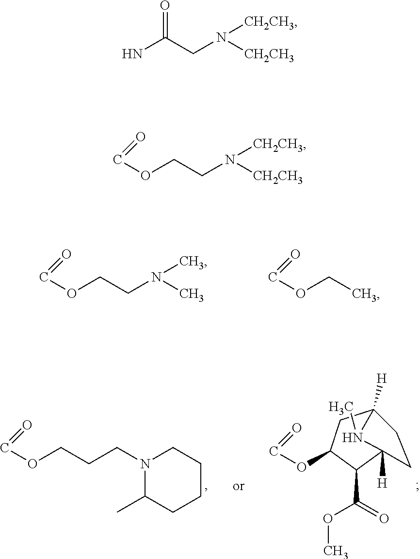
O(CCN(C)C)C=O.O(CC)C=O.O(CCCN1C(C)CCCC1)C=O.O(C=O)C1CC2([H])N(C)C([H])(C1C(OC)=O)CC2.NC(CN([CH2CH3])[CH2CH3])=O.O(CCN([CH2CH3])[CH2CH3])C=O
